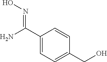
C1(C(N)=NO)=CC=C(CO)C=C1
